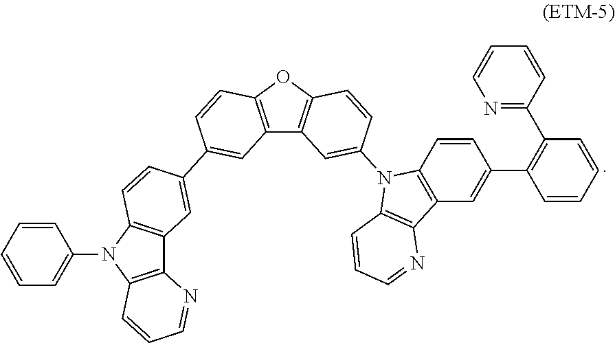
C12=C(OC3=C1C=C(N1C4=C(C=C(C5=C(C6=NC=CC=C6)C=CC=C5)C=C4)C4=C1C=CC=N4)C=C3)C=CC(C1=CC3=C(N(C4=CC=CC=C4)C4=C3N=CC=C4)C=C1)=C2
